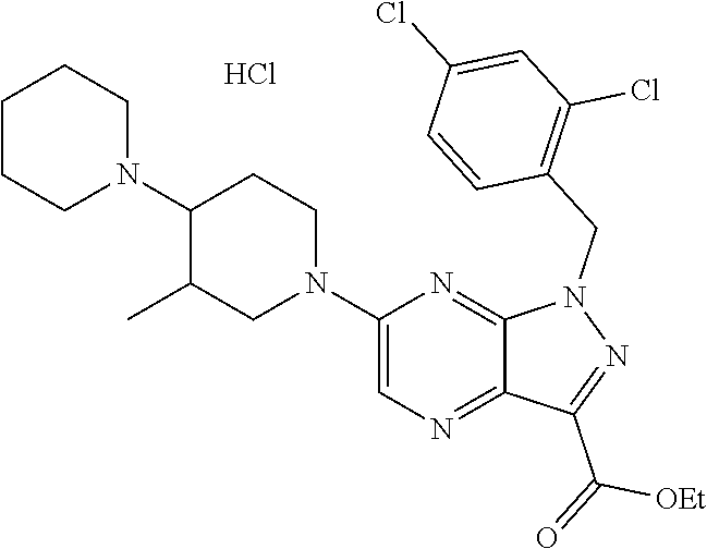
C1CCN(C2C(C)CN(C3=CN=C4C(=N3)N(CC3=C(Cl)C=C(Cl)C=C3)N=C4C(=O)[OEt])CC2)CC1.Cl
